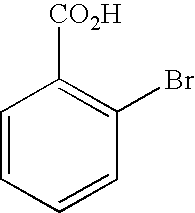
C1=CC=CC(Br)=C1[CO2H]
